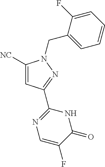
[NC]C1=CC(C2=NC=C(F)C(=O)N2)=NN1CC1=CC=CC=C1F
